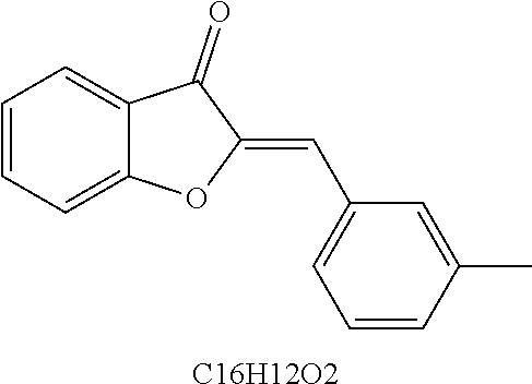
C1=CC=C2C(=C1)C(=O)C(=CC1=CC=CC(C)=C1)O2.[C16H12O2]
